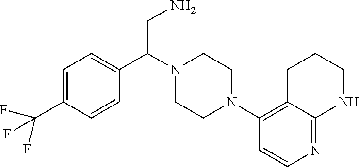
N1(C(CN)C2=CC=C(C(F)(F)F)C=C2)CCN(C2=C3CCCNC3=NC=C2)CC1
